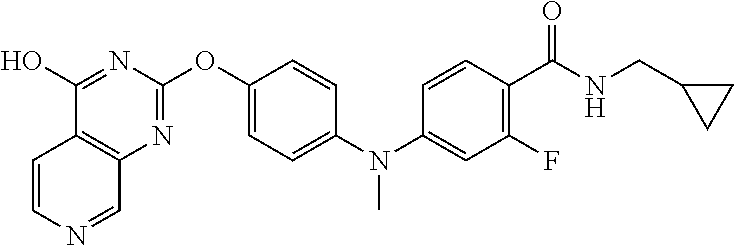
C1(O)=NC(OC2=CC=C(N(C3=CC(F)=C(C(NCC4CC4)=O)C=C3)C)C=C2)=NC2=C1C=CN=C2
